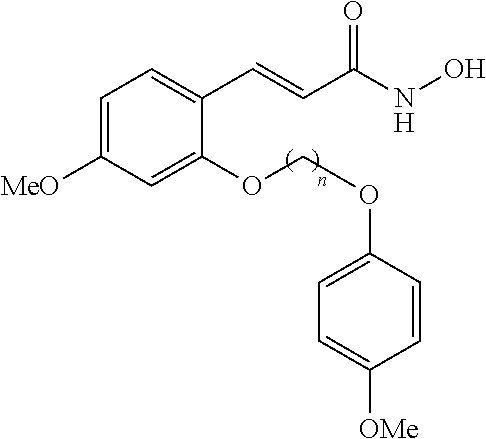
C1=C([MeO])C=C(OCOC2=CC=C([OMe])C=C2)C(C=CC(NO)=O)=C1
